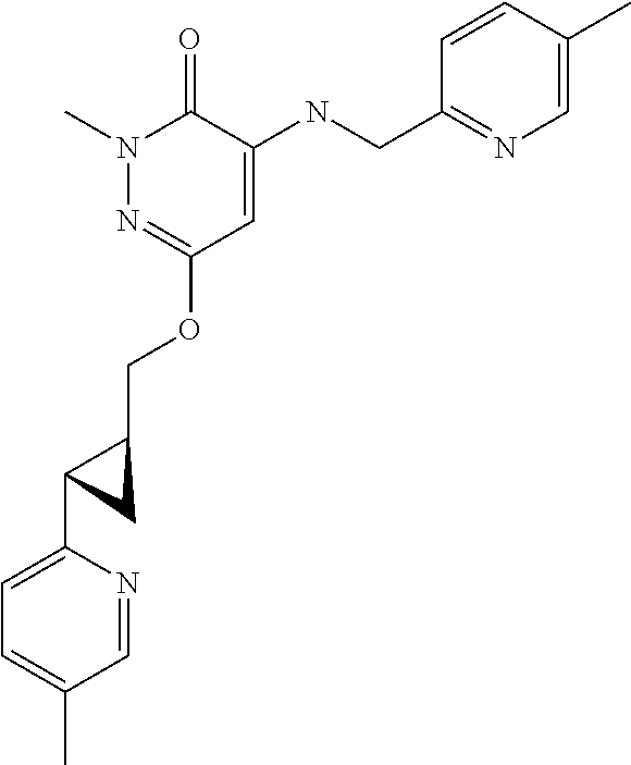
N1(C)N=C(OCC2CC2C2=CC=C(C)C=N2)C=C(NCC2=NC=C(C)C=C2)C1=O
